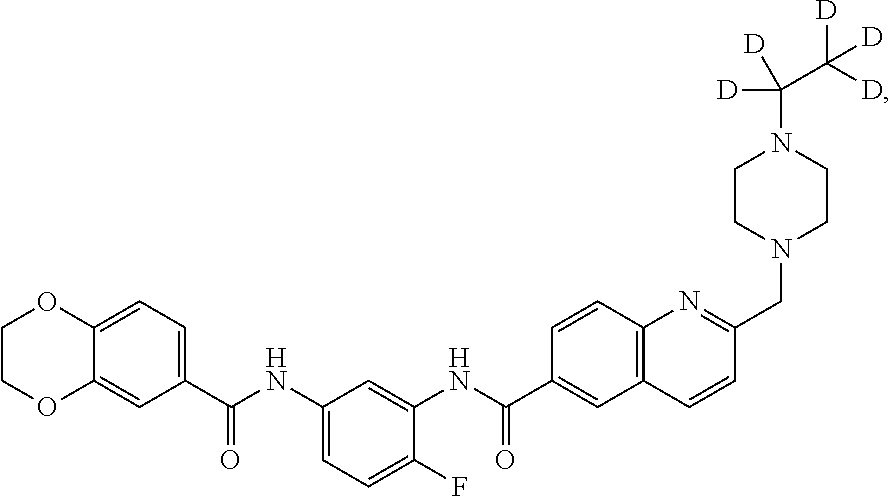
C12=CC=C(C(NC3=CC=C(F)C(NC(C4=CC5=C(C=C4)N=C(CN4CCN(C([D])(C([D])([D])[D])[D])CC4)C=C5)=O)=C3)=O)C=C1OCCO2
